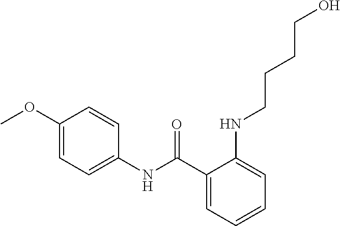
C1(C(NC2=CC=C(OC)C=C2)=O)=CC=CC=C1NCCCCO
